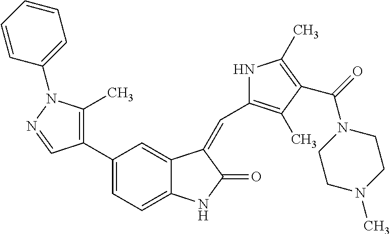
C1(C2=C(C)N(C3=CC=CC=C3)N=C2)=CC=C2C(=C1)C(=CC1=C(C)C(C(=O)N3CCN(C)CC3)=C(C)N1)C(=O)N2
